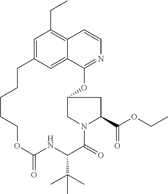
C1=C2C=C3C(=C1CC)C=CN=C3OC1CN(C(=O)C(C(C)(C)C)NC(=O)OCCCCC2)C(C(OCC)=O)C1
